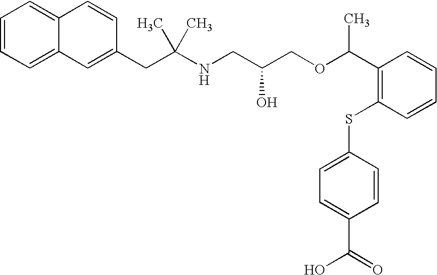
C12=CC=CC=C1C=C(CC(NCC(COC(C1=C(SC3=CC=C(C(O)=O)C=C3)C=CC=C1)C)O)(C)C)C=C2
